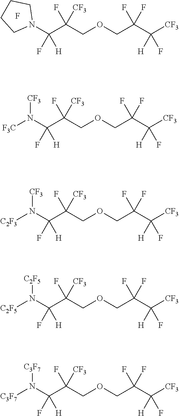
N(C(C([CF3])(F)COCC(C([H])(F)[CF3])(F)F)(F)[H])([C2F5])[C2F5].N(C(C([CF3])(F)COCC(C([H])(F)[CF3])(F)F)(F)[H])([CF3])[C2F3].N(C(C([CF3])(F)COCC(C([H])(F)[CF3])(F)F)(F)[H])([C3F7])[C3F7].N(C(C([CF3])(F)COCC(C([H])(F)[CF3])(F)F)(F)[H])([CF3])[F3C].F.N1(C(C([CF3])(F)COCC(C([H])(F)[CF3])(F)F)(F)[H])CCCC1
